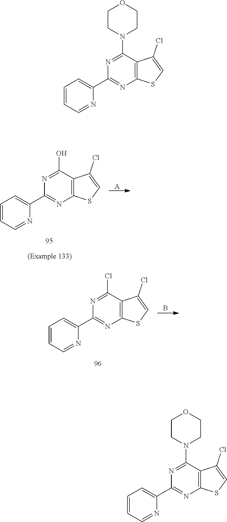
C1=CC=NC(C2=NC3=C(C(Cl)=N2)C(Cl)=CS3)=C1.B.C1=CC=NC(C2=NC3=C(C(O)=N2)C(Cl)=CS3)=C1.[A].C1=CC=NC(C2=NC3=C(C(N4CCOCC4)=N2)C(Cl)=CS3)=C1.C1=CC=NC(C2=NC3=C(C(N4CCOCC4)=N2)C(Cl)=CS3)=C1
